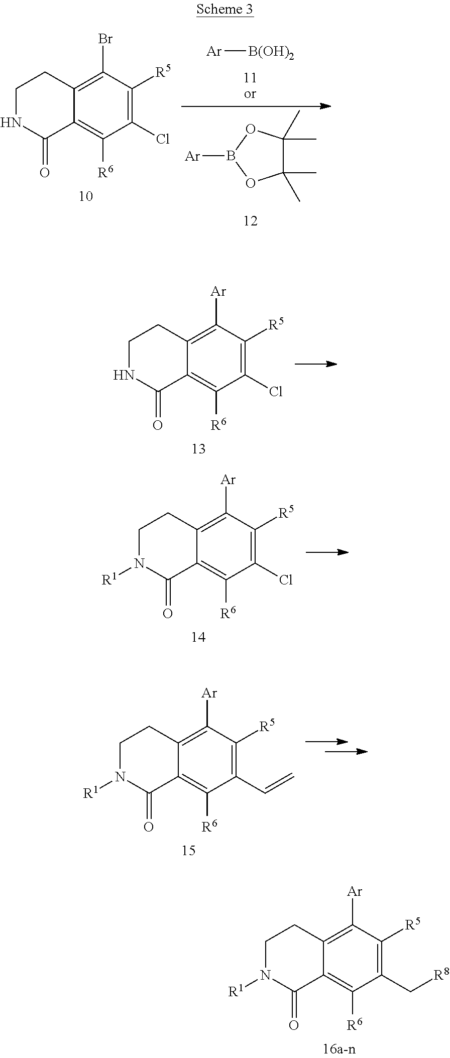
C1NC(=O)C2=C([R6])C(Cl)=C([R5])C(Br)=C2C1.[Ar][B(OH)2].C1(C)(C)C(C)(C)OB([Ar])O1.C1NC(=O)C2=C([R6])C(Cl)=C([R5])C([Ar])=C2C1.C1N([R1])C(=O)C2=C([R6])C(Cl)=C([R5])C([Ar])=C2C1.C1N([R1])C(=O)C2=C([R6])C(C[R8])=C([R5])C([Ar])=C2C1.C1N([R1])C(=O)C2=C([R6])C(C=C)=C([R5])C([Ar])=C2C1
